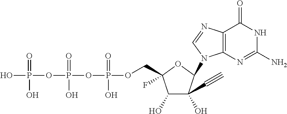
OP(=O)(OP(=O)(O)OP(=O)(O)OCC1(F)C(O)C(O)(C#C)C(N2C3=C(N=C2)C(=O)NC(N)=N3)O1)O
